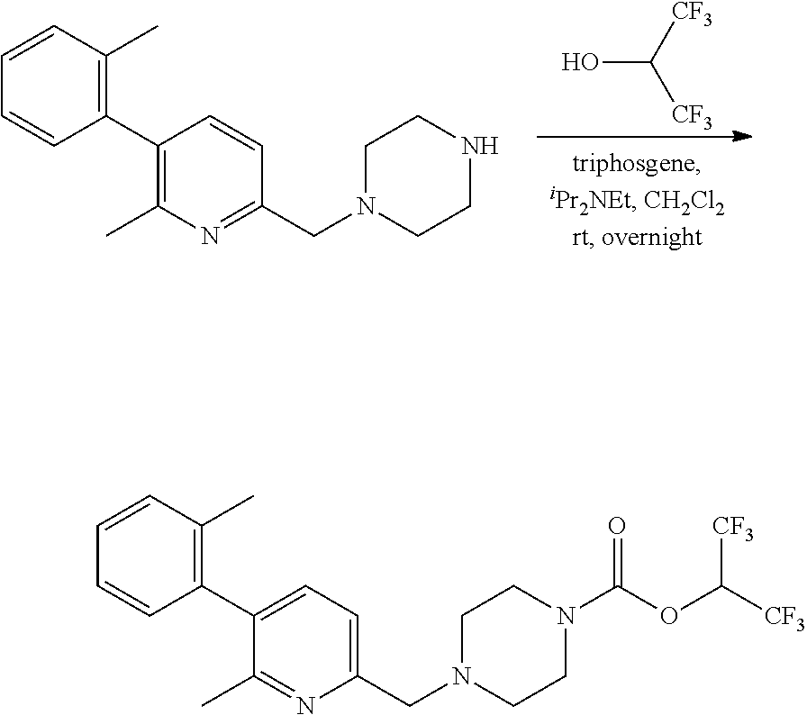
C1(C2=C(C)C=CC=C2)=C(C)N=C(CN2CCNCC2)C=C1.OC([CF3])[CF3].C1(C2=C(C)C=CC=C2)=CC=C(CN2CCN(C(OC([CF3])[CF3])=O)CC2)N=C1C
